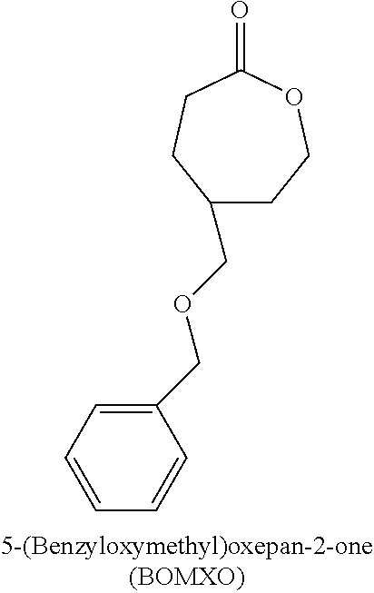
C1(COCC2=CC=CC=C2)CCOC(=O)CC1
